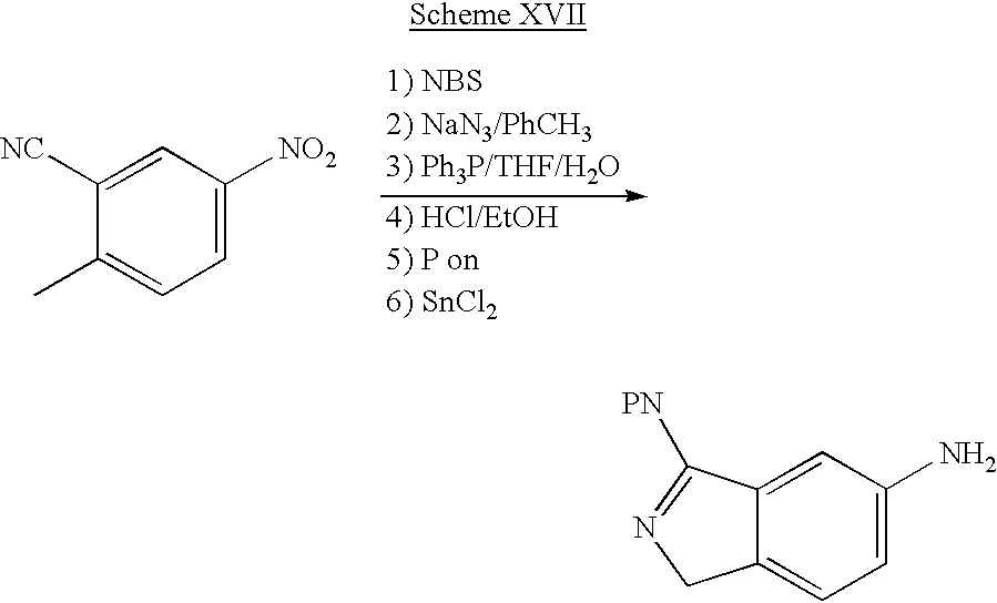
C1=C([NO2])C=C([NC])C(C)=C1.C1=C(N)C=C2C(=C1)CN=C2[PN]
